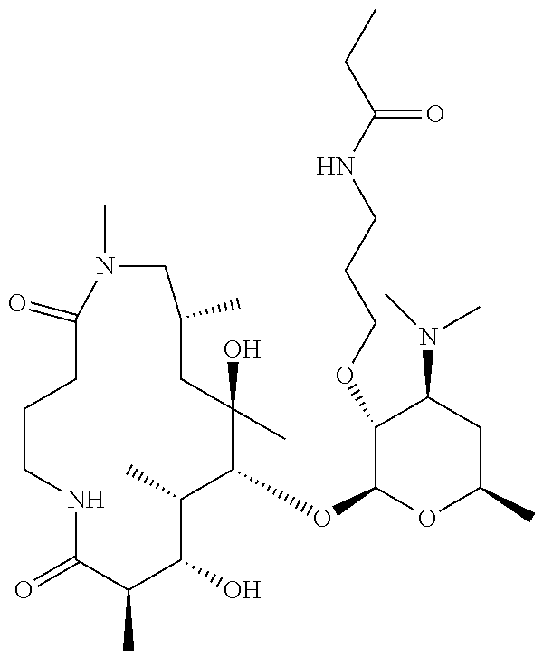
C1CCC(=O)N(C)CC(C)CC(C)(O)C(OC2OC(C)CC(N(C)C)C2OCCCNC(=O)CC)C(C)C(O)C(C)C(=O)N1
